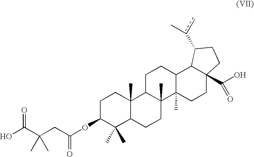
C1C(OC(CC(C(O)=O)(C)C)=O)C(C)(C)C2C(C)(C1)C1C(C)(CC2)C2(C)C(CC1)C1C(C(=O)O)(CC2)CCC1c(c)C
